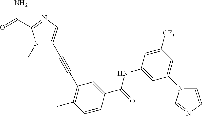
N1(C)C(C#CC2=C(C)C=CC(C(=O)NC3=CC(N4C=CN=C4)=CC([CF3])=C3)=C2)=CN=C1C(N)=O
